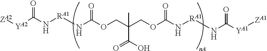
[ZA2][YA2]C(N[RA1]NC(OCC(COC(N[RA1]NC([YA1][ZA1])=O)=O)(C(O)=O)C)=O)=O
